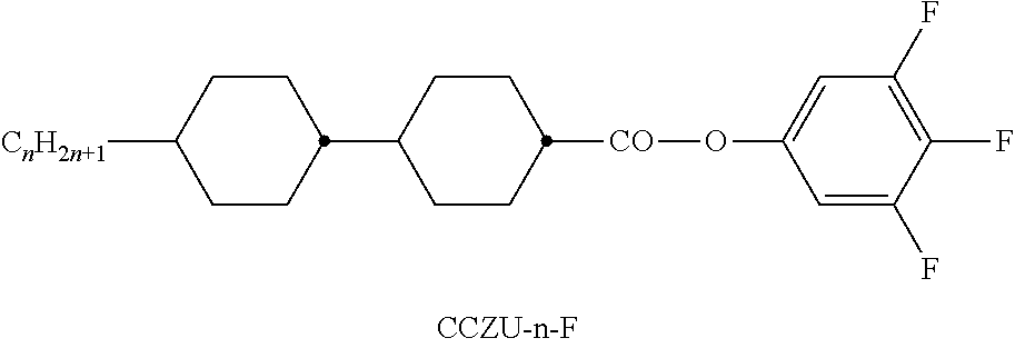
C1CC(C2CCC([CnH2n+1])CC2)CCC1[CO]OC1=CC(F)=C(F)C(F)=C1
